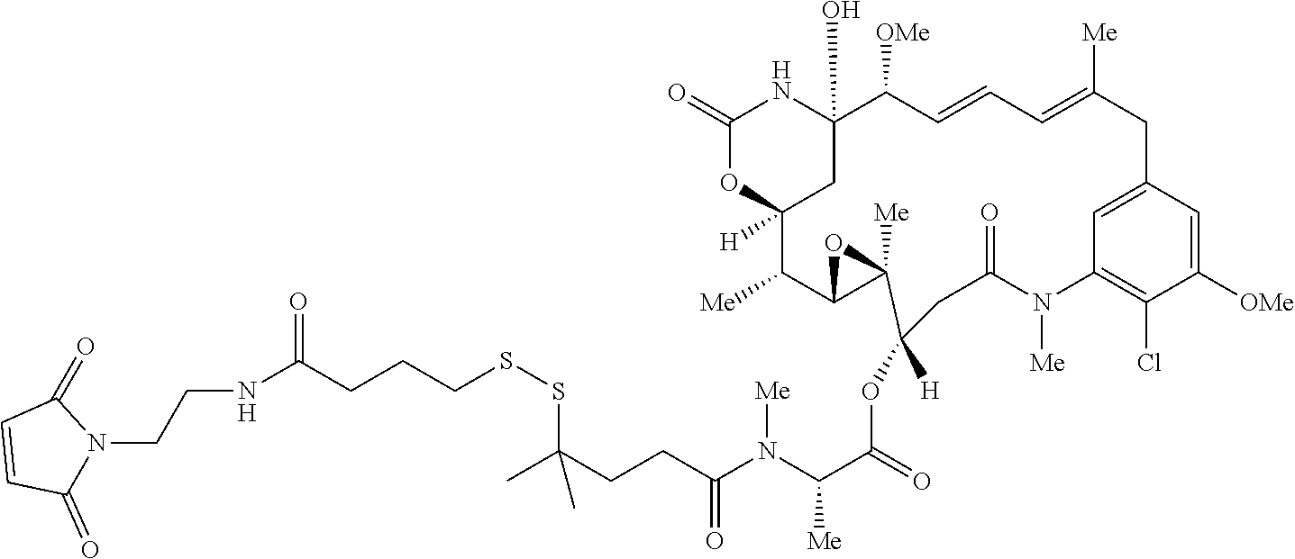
C1=CC(=O)N(CCNC(CCCSSC(CCC(=O)N(C([Me])C(=O)OC2([H])CC(=O)N([Me])C3=C(Cl)C([OMe])=CC(=C3)CC([Me])=CC=CC([OMe])C3(O)NC(=O)OC([H])(C3)C([Me])C3C2([Me])O3)[Me])(C)C)=O)C1=O
